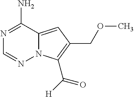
N1=C(N)C2=CC(COC)=C(C([H])=O)N2N=C1
